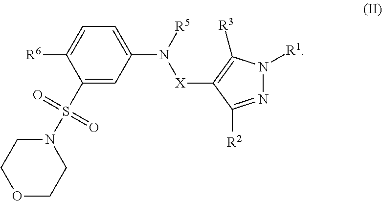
C1(S(N2CCOCC2)(=O)=O)=CC(N([R5])[X]C2=C([R3])N([R1])N=C2[R2])=CC=C1[R6]
